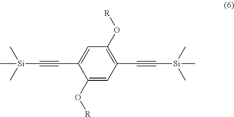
C[Si](C)(C)C#CC1=CC(O[R])=C(C#C[Si](C)(C)C)C=C1O[R]
